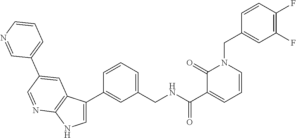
C(NC(C1=CC=CN(CC2=CC(F)=C(F)C=C2)C1=O)=O)C1=CC=CC(C2=CNC3=C2C=C(C2=CC=CN=C2)C=N3)=C1
